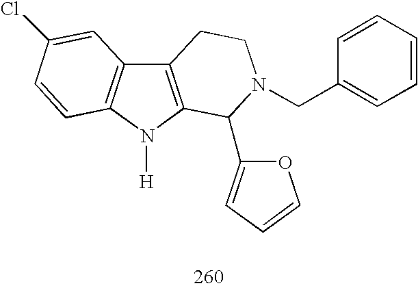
C12=C(N([H])C3=C1C=C(Cl)C=C3)C(C1=CC=CO1)N(CC1=CC=CC=C1)CC2
